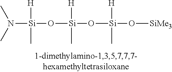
N([Si]([H])(C)O[Si]([H])(C)O[Si]([H])(C)O[SiMe3])(C)C
